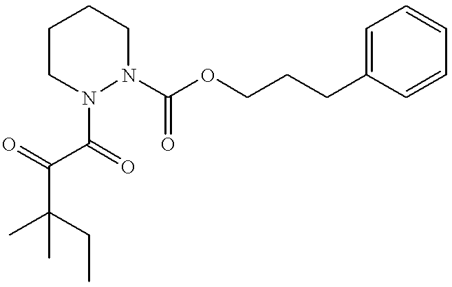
CC(CC)(C)C(=O)C(=O)N1CCCCN1C(OCCCC1=CC=CC=C1)=O
